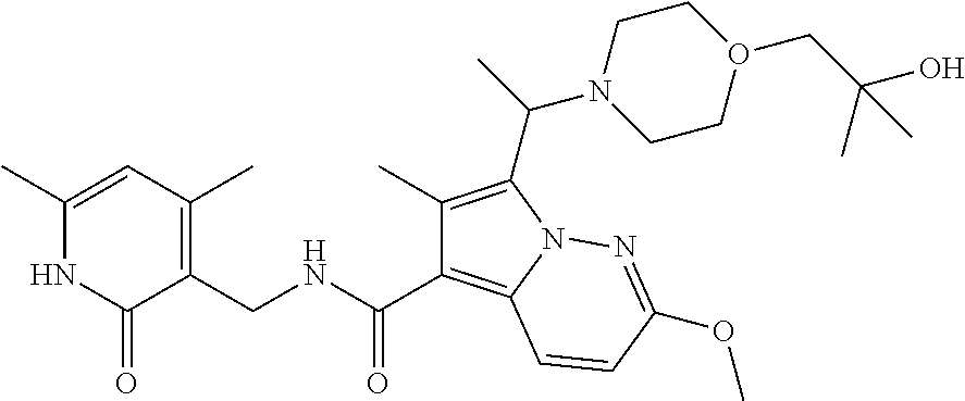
C1(C)=CC(C)=C(CNC(C2=C3N(C(C(C)N4CCO(CC(O)(C)C)CC4)=C2C)N=C(OC)C=C3)=O)C(=O)N1
